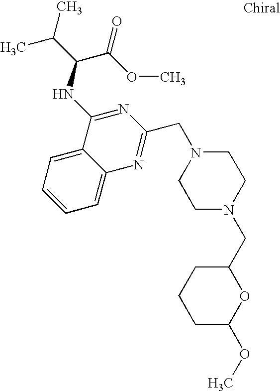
C1=C2C(=CC=C1)C(NC(C(C)C)C(OC)=O)=NC(CN1CCN(CC3CCCC(OC)O3)CC1)=N2
